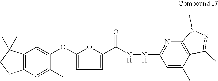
C12=C(C=C(OC3=CC=C(C(NNC4=NC5=C(C(C)=C4)C(C)=NN5C)=O)O3)C(C)=C1)C(C)(C)CC2
